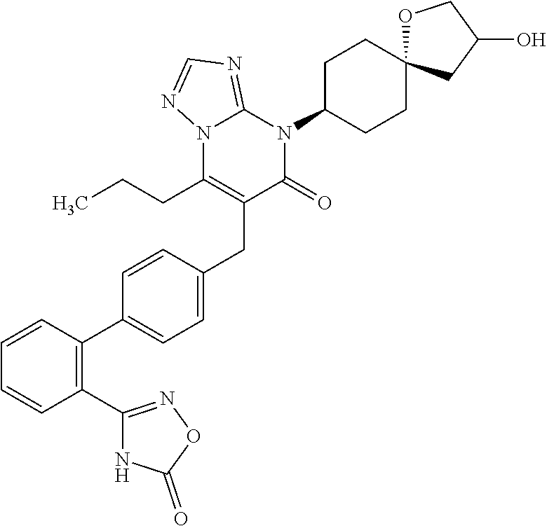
C1=CC=CC(C2=NOC(=O)N2)=C1C1=CC=C(CC2=C(CCC)N3C(=NC=N3)N(C3CCC4(CC3)OCC(O)C4)C2=O)C=C1
